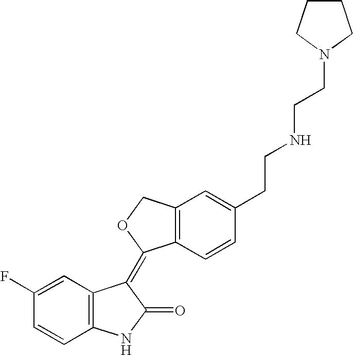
C1=C(F)C=CC2=C1C(=C1C3=C(CO1)C=C(CCNCCN1CCCC1)C=C3)C(=O)N2
